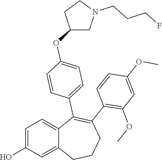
C1=C(O)C=C2C(=C1)C(C1=CC=C(OC3CN(CCCF)CC3)C=C1)=C(C1=C(OC)C=C(OC)C=C1)CCC2
